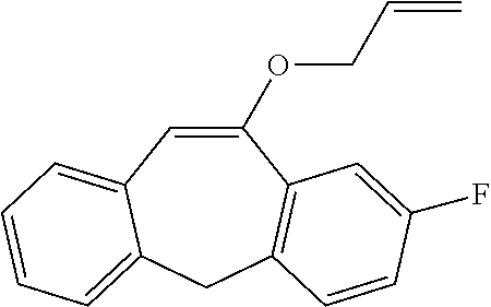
C1(OCC=C)=CC2=CC=CC=C2CC2=C1C=C(F)C=C2
